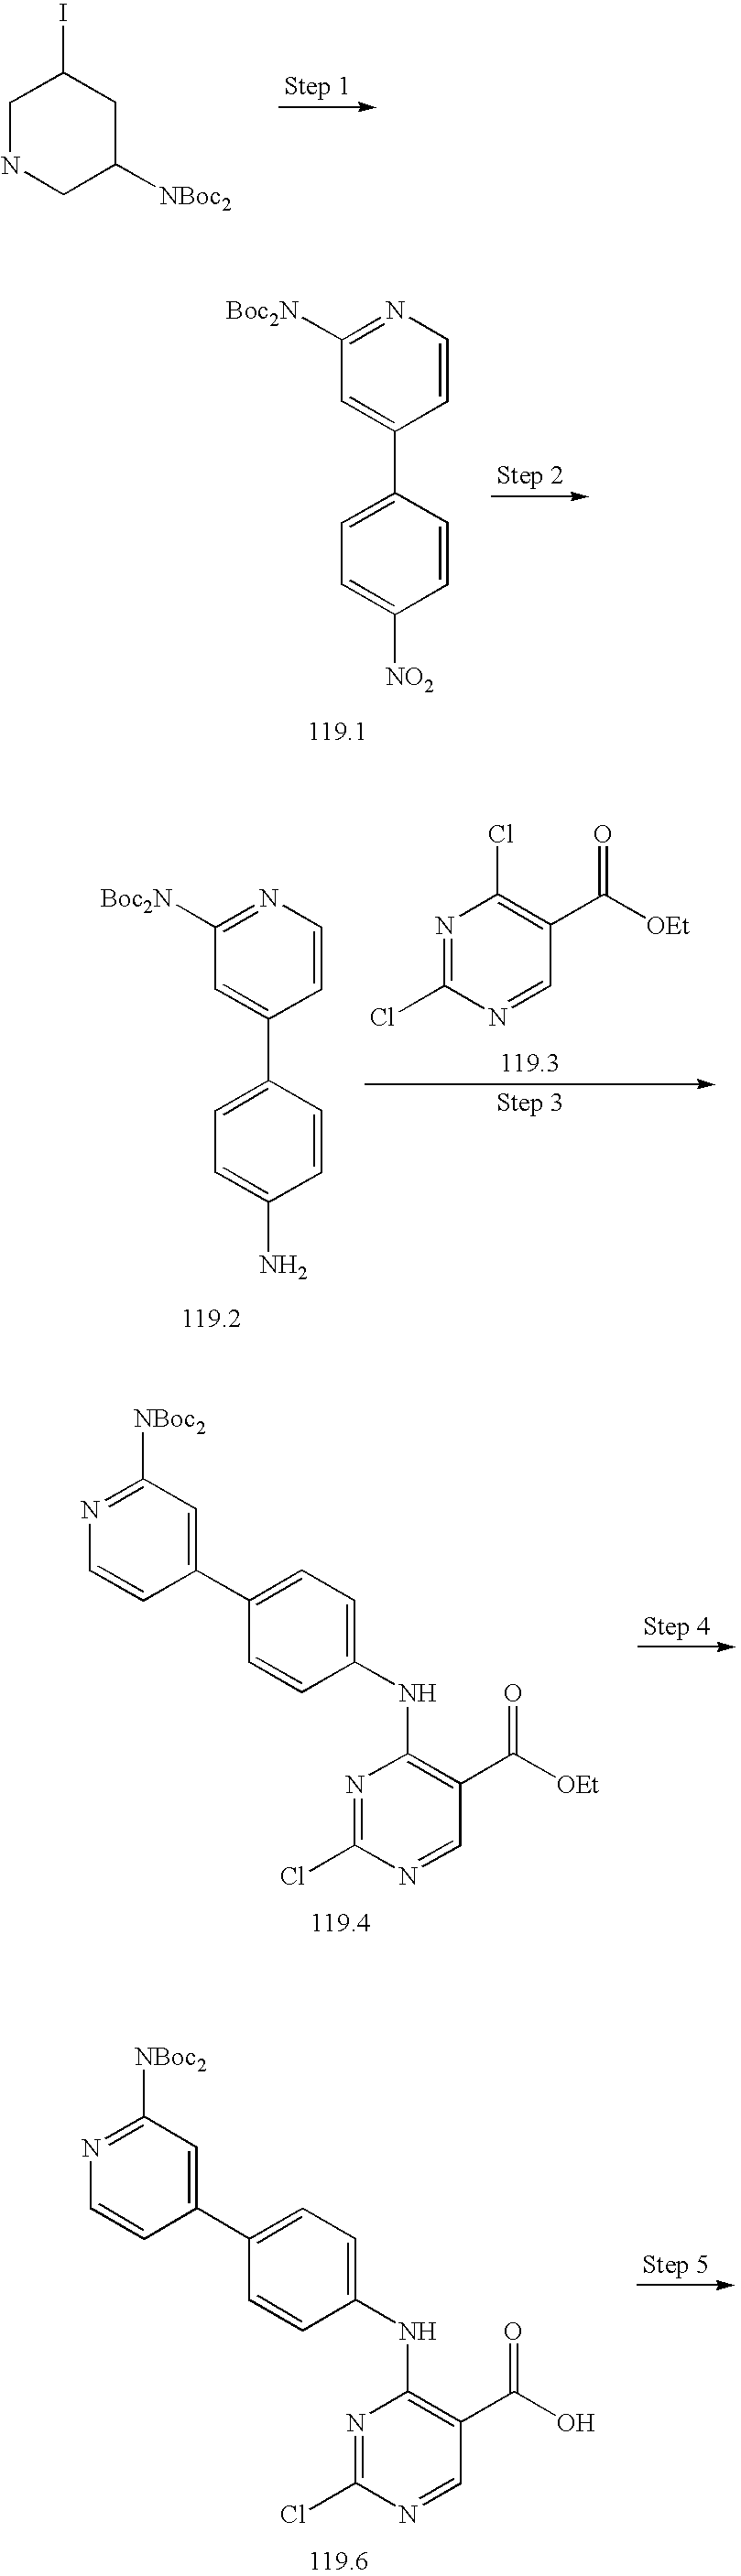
C1NCC([NBoc2])CC1I.C1([Boc2N])=NC=CC(C2=CC=C([NO2])C=C2)=C1.N1=C(Cl)N=CC(C([OEt])=O)=C1Cl.C1([Boc2N])=NC=CC(C2=CC=C(N)C=C2)=C1.N1=C([NBoc2])C=C(C2=CC=C(NC3=C(C([OEt])=O)C=NC(Cl)=N3)C=C2)C=C1.N1=C([NBoc2])C=C(C2=CC=C(NC3=C(C(O)=O)C=NC(Cl)=N3)C=C2)C=C1
